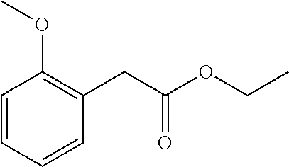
C1=CC=CC(CC(OCC)=O)=C1OC
